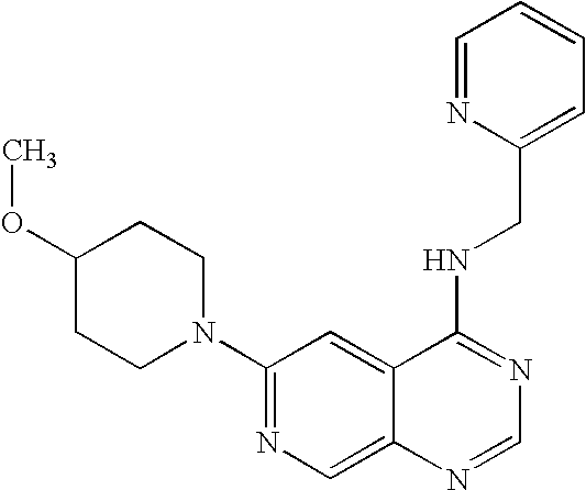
C1(OC)CCN(C2=NC=C3C(=C2)C(NCC2=CC=CC=N2)=NC=N3)CC1
